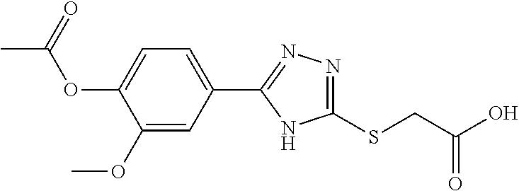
C1(OC)=CC(C2=NN=C(SCC(O)=O)N2)=CC=C1OC(C)=O
